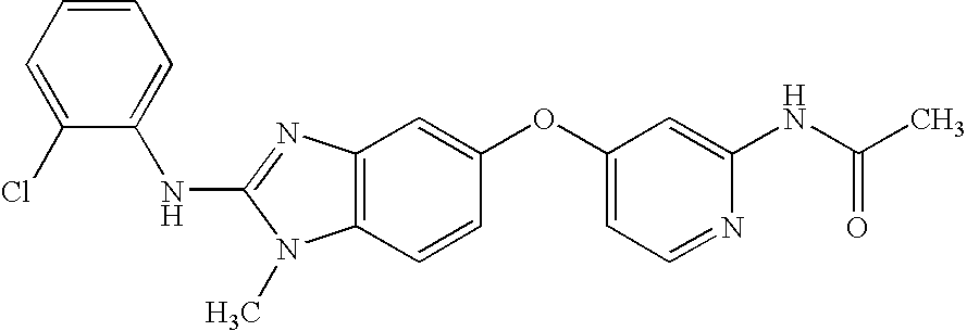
C1=CC=C(Cl)C(NC2=NC3=C(N2C)C=CC(OC2=CC=NC(NC(C)=O)=C2)=C3)=C1
